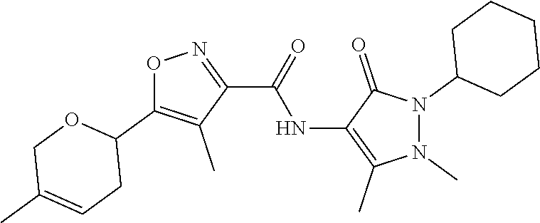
O1C(C2OCC(C)=CC2)=C(C)C(C(=O)NC2=C(C)N(C)N(C3CCCCC3)C2=O)=N1
